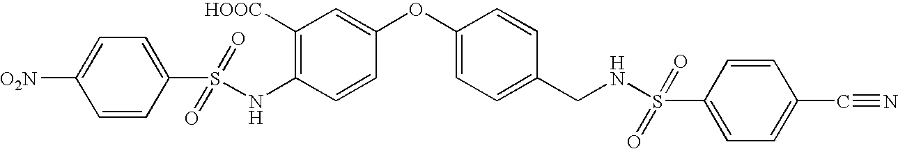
C1(NS(C2=CC=C([O2N])C=C2)(=O)=O)=C([HOOC])C=C(OC2=CC=C(CNS(C3=CC=C(C#N)C=C3)(=O)=O)C=C2)C=C1
